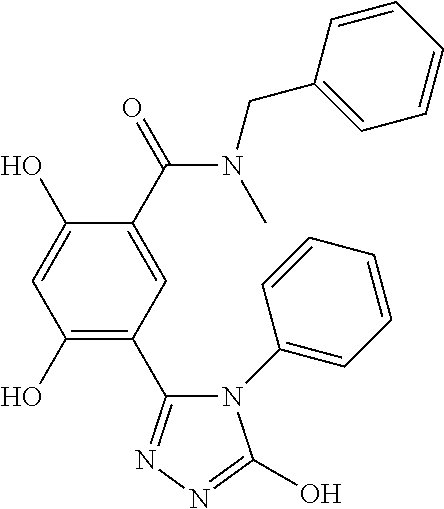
N1(C2=CC=CC=C2)C(C2=C(O)C=C(O)C(C(=O)N(C)CC3=CC=CC=C3)=C2)=NN=C1O
